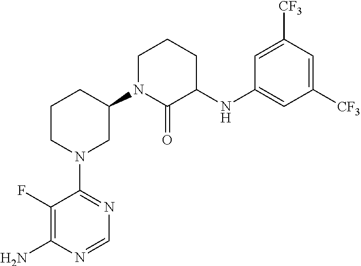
C1(F)=C(N)N=CN=C1N1CC(N2C(=O)C(NC3=CC([CF3])=CC([CF3])=C3)CCC2)CCC1
